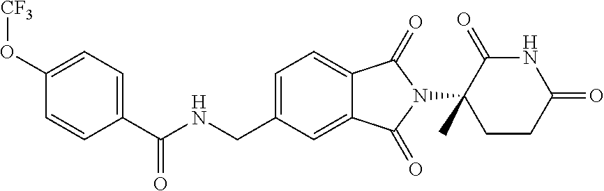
C1(C(NCC2=CC=C3C(=C2)C(=O)N(C2(C)CCC(=O)NC2=O)C3=O)=O)=CC=C(O[CF3])C=C1
